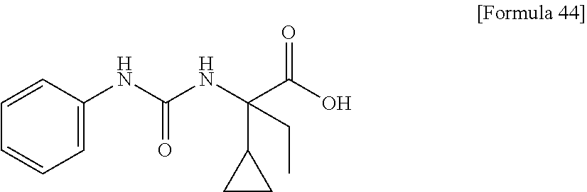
C1=C(NC(NC(C(O)=O)(C2CC2)CC)=O)C=CC=C1
